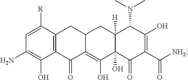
C1(N)=C(O)C2=C(C([R])=C1)CC1C(=C(O)C3(O)C([H])(C1)C(N(C)C)C(O)=C(C(=O)[NH2])C3=O)C2=O
